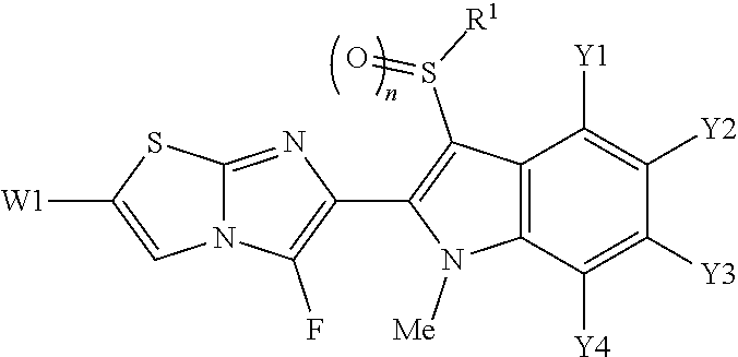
N12C(=NC(C3=C(S([R1])=O)C4=C(N3[Me])C([Y4])=C([Y3])C([Y2])=C4[Y1])=C1F)SC([W1])=C2
